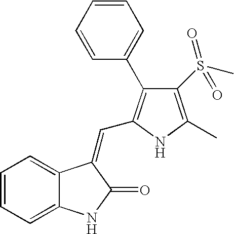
C1=CC=C2C(=C1)C(=CC1=C(C3=CC=CC=C3)C(S(C)(=O)=O)=C(C)N1)C(=O)N2
